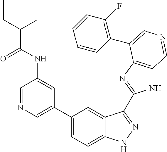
C1(C2=CN=CC(NC(C(CC)C)=O)=C2)=CC=C2C(=C1)C(C1=NC3=C(N1)C=NC=C3C1=C(F)C=CC=C1)=NN2
